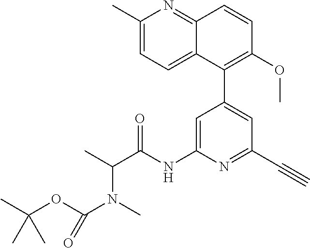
C1(C2=CC(C#C)=NC(NC(C(C)N(C)C(OC(C)(C)C)=O)=O)=C2)=C(OC)C=CC2=NC(C)=CC=C12
